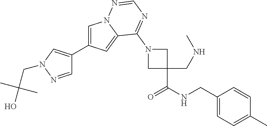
C1=C(C2=CN(CC(O)(C)C)N=C2)C=C2N1N=CN=C2N1CC(CNC)(C(NCC2=CC=C(C)C=C2)=O)C1
